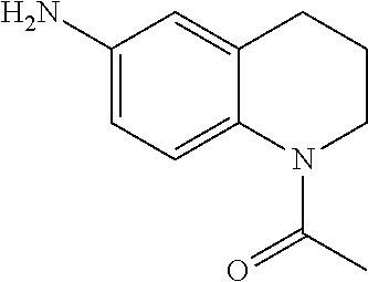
C1(N)=CC=C2C(=C1)CCCN2C(=O)C
